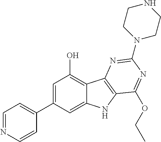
C1=C(C2=CC=NC=C2)C=C2C(=C1O)C1=C(N2)C(OCC)=NC(N2CCNCC2)=N1
